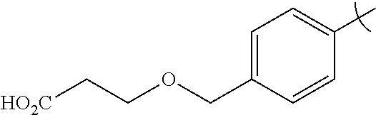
C1=C(COCC[HO2C])C=CC(C)=C1
